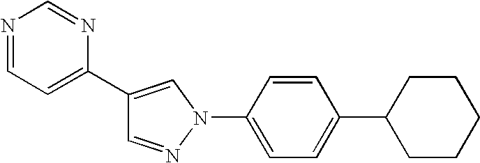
C1=NN(C2=CC=C(C3CCCCC3)C=C2)C=C1C1=CC=NC=N1
